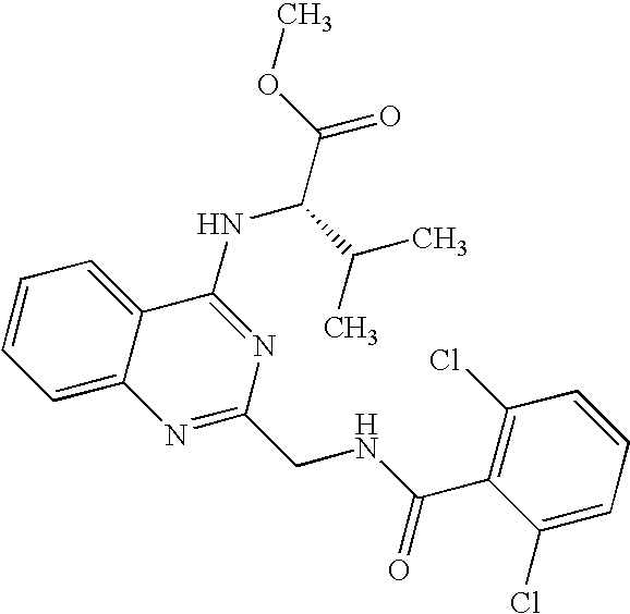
C1=CC=C2C(=C1)C(NC(C(C)C)C(=O)OC)=NC(CNC(=O)C1=C(Cl)C=CC=C1Cl)=N2
